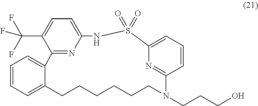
C1=CC=C2C(=C1)C1=NC(=CC=C1C(F)(F)F)NS(=O)(=O)C1=CC=CC(=N1)N(CCCO)CCCCCC2
